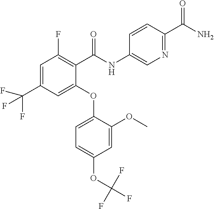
C1(OC2=CC=C(OC(F)(F)F)C=C2OC)=CC(C(F)(F)F)=CC(F)=C1C(NC1=CN=C(C(N)=O)C=C1)=O
